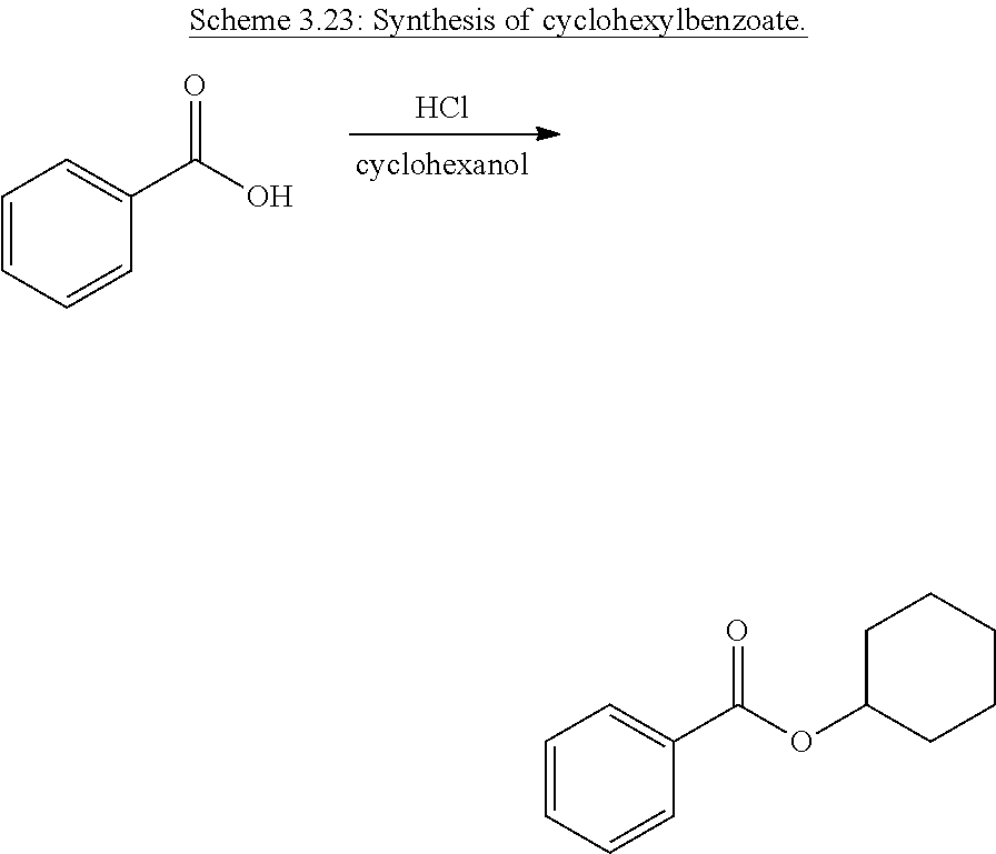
C1(C(OC2CCCCC2)=O)=CC=CC=C1.[cyclohexanol].C1(C(O)=O)=CC=CC=C1.Cl
